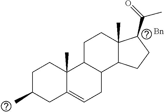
C1C(C)CC2=CCC3C(C2(C)C1)CCC1(C)C3CCC1C(=O)C.[Bn]
